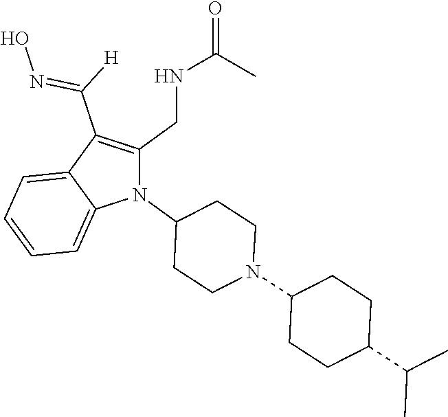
N1(C2CCN(C3CCC(C(C)C)CC3)CC2)C(CNC(=O)C)=C(C([H])=NO)C2=CC=CC=C12
